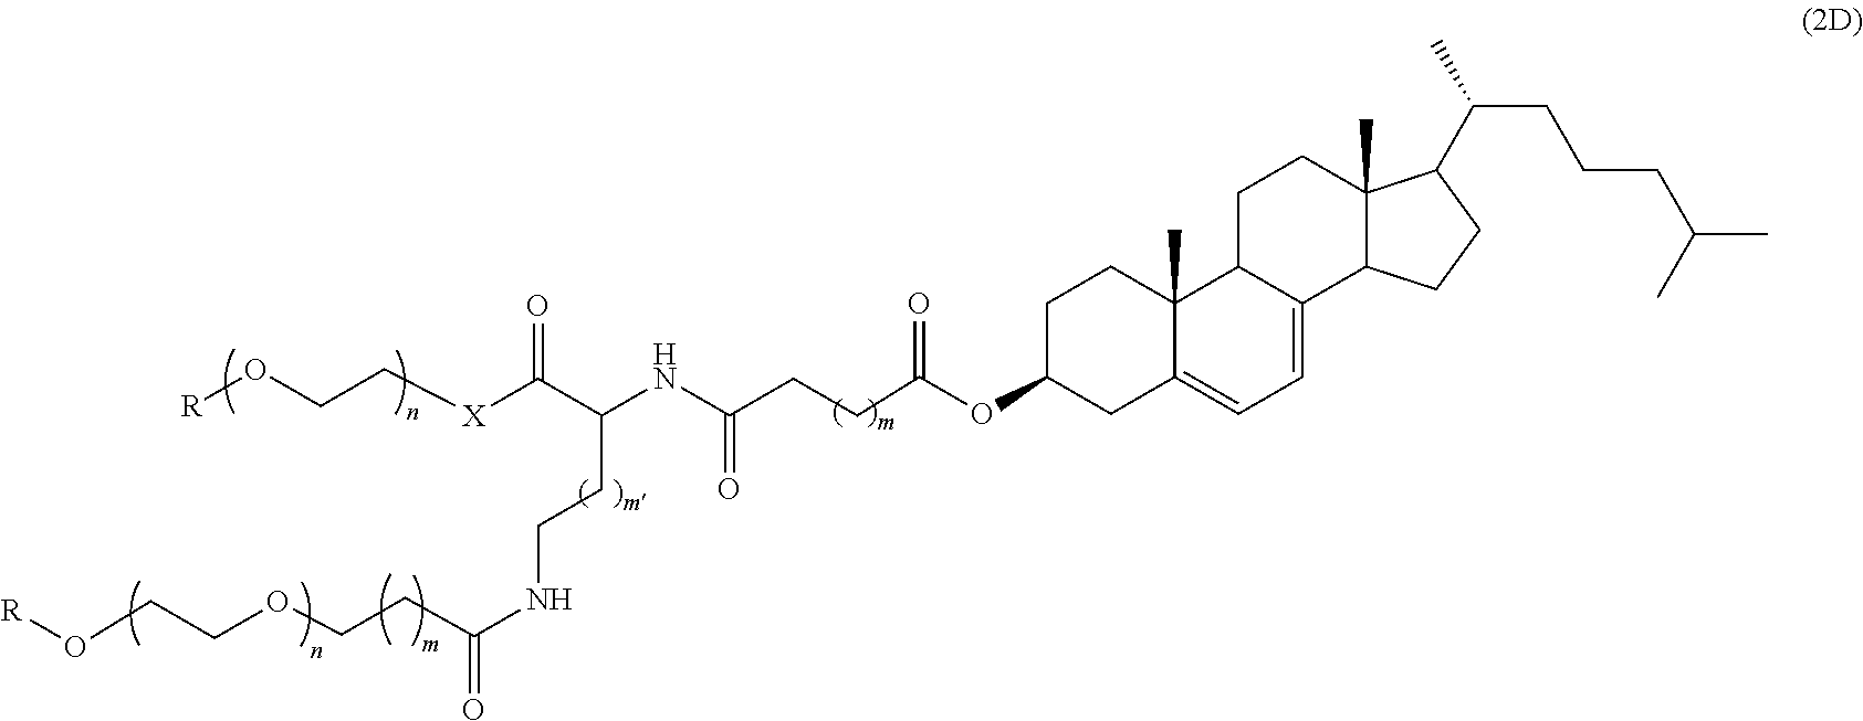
[R]OCC[X]C(C(CCNC(CCOCCO[R])=O)NC(CCC(OC1CC2=CC=C3C(C2(C)CC1)CCC1(C)C3CCC1C(CCCC(C)C)C)=O)=O)=O
